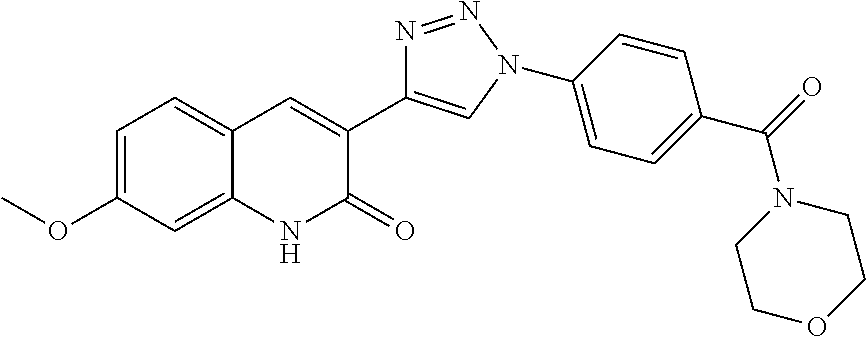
C1=C(OC)C=C2C(=C1)C=C(C1=CN(C3=CC=C(C(N4CCOCC4)=O)C=C3)N=N1)C(=O)N2
